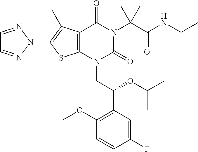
C12=C(N(CC(C3=C(OC)C=CC(F)=C3)OC(C)C)C(=O)N(C(C(NC(C)C)=O)(C)C)C1=O)SC(N1N=CC=N1)=C2C
